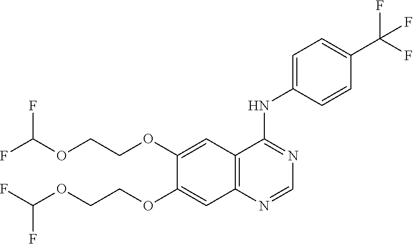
C12=C(C=C(OCCOC(F)F)C(OCCOC(F)F)=C1)C(NC1=CC=C(C(F)(F)F)C=C1)=NC=N2
